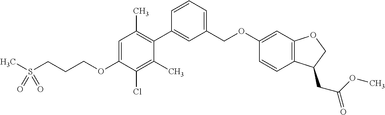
C1=C(OCCCS(C)(=O)=O)C(Cl)=C(C)C(C2=CC(COC3=CC4=C(C=C3)C(CC(OC)=O)CO4)=CC=C2)=C1C
